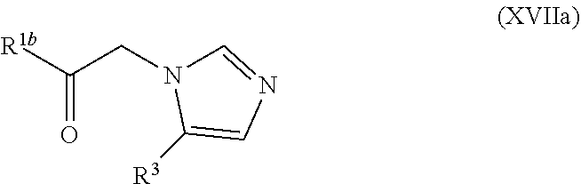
C(=O)(CN1C=NC=C1[R3])[R1b]
